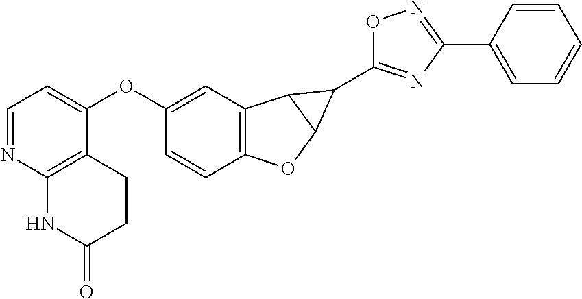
C1=NC2=C(C(OC3=CC4=C(C=C3)OC3C4C3C3=NC(C4=CC=CC=C4)=NO3)=C1)CCC(=O)N2
